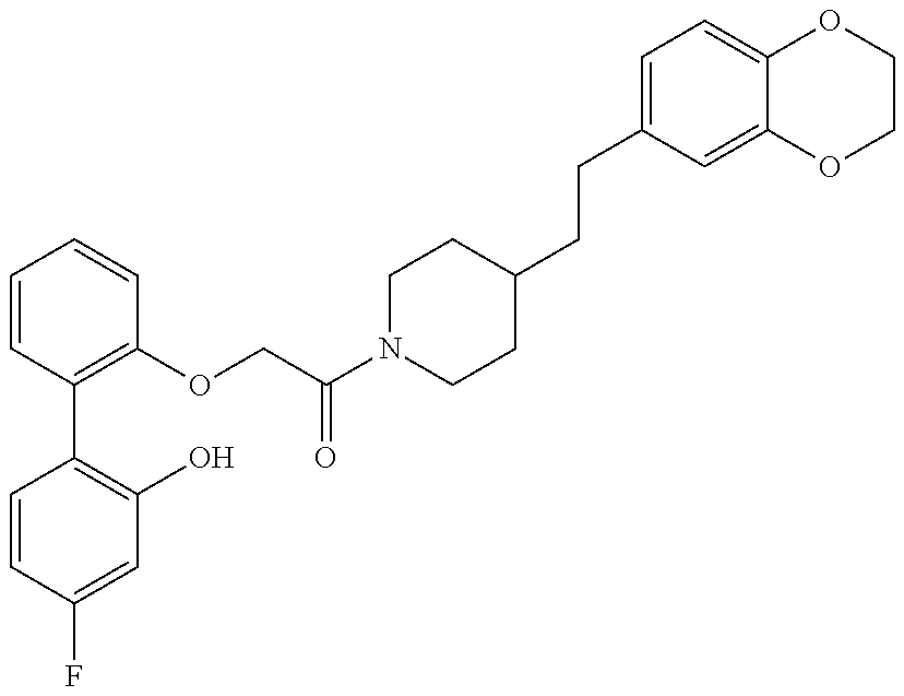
C1=CC(F)=CC(O)=C1C1=C(OCC(N2CCC(CCC3=CC=C4C(=C3)OCCO4)CC2)=O)C=CC=C1
